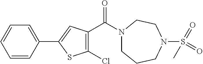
N1(C(=O)C2=C(Cl)SC(C3=CC=CC=C3)=C2)CCCN(S(=O)(C)=O)CC1
